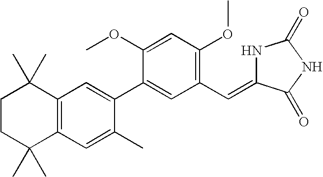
C1CC(C)(C)C2=C(C1(C)C)C=C(C1=CC(C=C3NC(=O)NC3=O)=C(OC)C=C1OC)C(C)=C2
